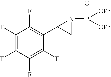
C1(F)=C(F)C(F)=C(F)C(C2CN2P([OPh])([OPh])=O)=C1F
